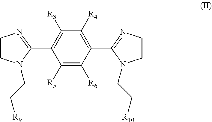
C1([R5])=C([R6])C(C2=NCCN2CC[R10])=C([R4])C([R3])=C1C1=NCCN1CC[R9]
